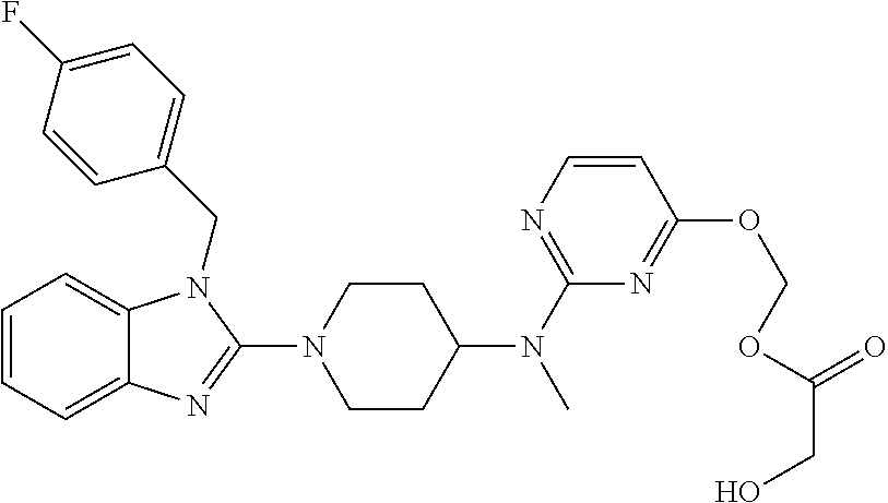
C1=CC=C2C(=C1)N(CC1=CC=C(F)C=C1)C(N1CCC(N(C)C3=NC=CC(OCOC(CO)=O)=N3)CC1)=N2
